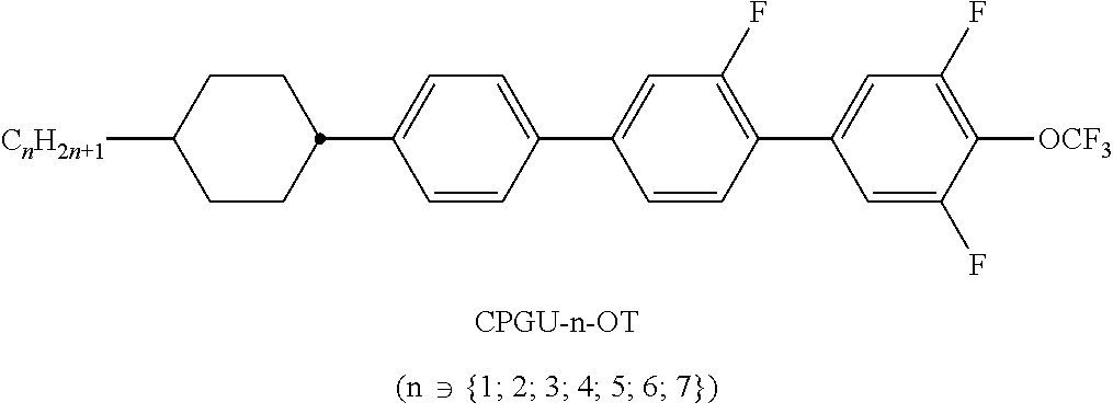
C1(C2CCC([CnH2n+1])CC2)=CC=C(C2=CC(F)=C(C3=CC(F)=C([OCF3])C(F)=C3)C=C2)C=C1
